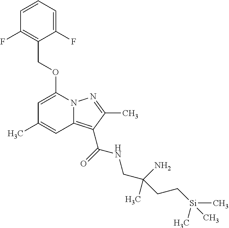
C1=CC=C(F)C(COC2=CC(C)=CC3=C(C(=O)NCC(N)(CC[Si](C)(C)C)C)C(C)=NN23)=C1F
